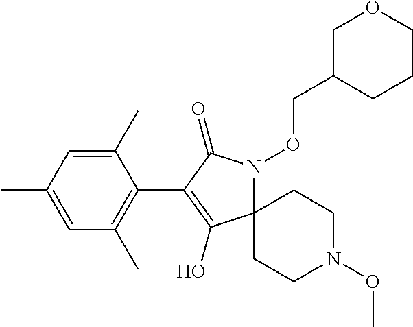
C1(C)=CC(C)=CC(C)=C1C1=C(O)C2(N(OCC3COCCC3)C1=O)CCN(OC)CC2
